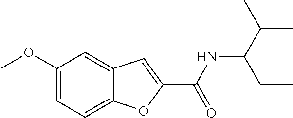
C(NC(C(C)C)CC)(=O)C1=CC2=CC(OC)=CC=C2O1
